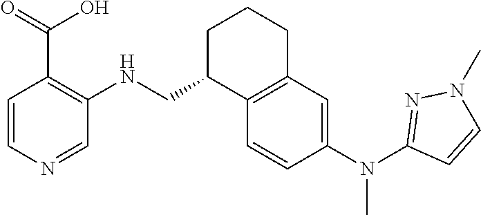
C1=CC(N(C2=NN(C)C=C2)C)=CC2=C1C(CNC1=C(C(O)=O)C=CN=C1)CCC2
